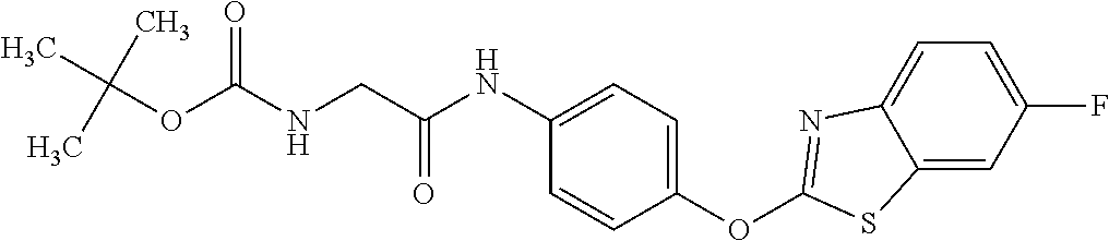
C1=C2C(=CC(F)=C1)SC(OC1=CC=C(NC(CNC(OC(C)(C)C)=O)=O)C=C1)=N2
